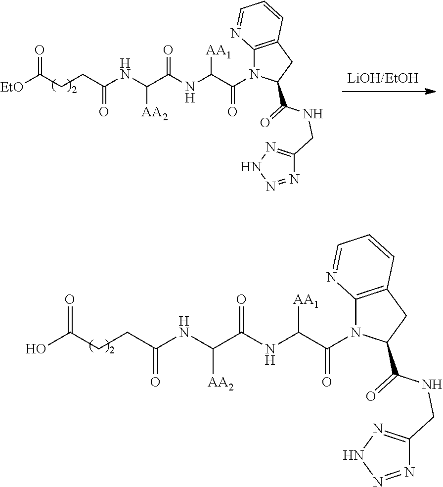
[EtO]C(CCC(NC(C(NC(C(N1C2=C(CC1C(NCC1=NNN=N1)=O)C=CC=N2)=O)[AA1])=O)[AA2])=O)=O.OC(CCC(NC(C(NC(C(N1C2=C(CC1C(NCC1=NNN=N1)=O)C=CC=N2)=O)[AA1])=O)[AA2])=O)=O
